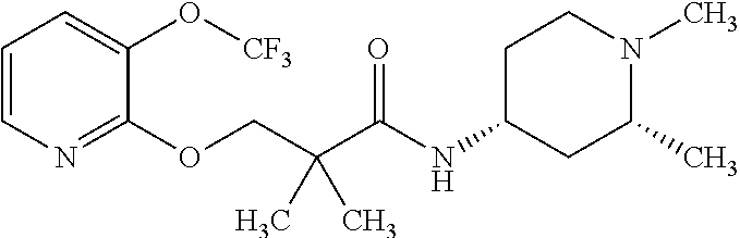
C1=CN=C(OCC(C(=O)NC2CCN(C)C(C)C2)(C)C)C(O[CF3])=C1
